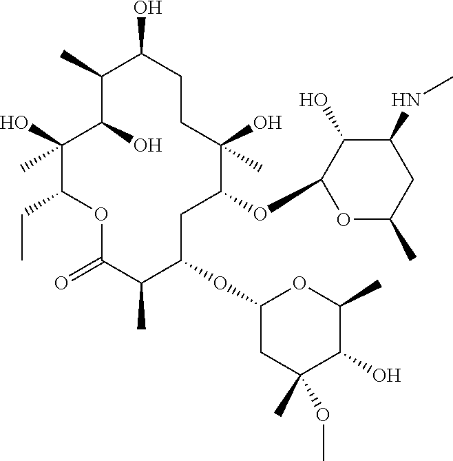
C1(C)C(O)C(O)(C)C(CC)OC(=O)C(C)C(OC2CC(OC)(C)C(O)C(C)O2)CC(OC2OC(C)CC(NC)C2O)C(O)(C)CCC1O
